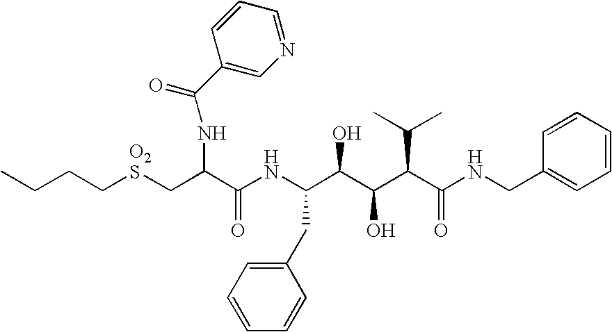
C(CC[O2S]CC(C(NC(C(C(C(C(NCC1=CC=CC=C1)=O)C(C)C)O)O)CC1=CC=CC=C1)=O)NC(=O)C1=CN=CC=C1)C
